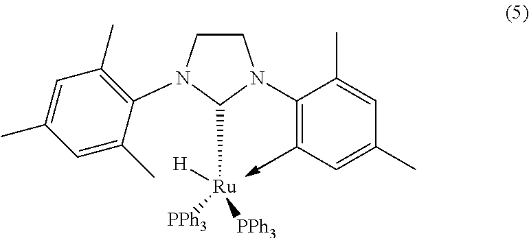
C1CN(C2=C(C)C=C(C)C=C2C)C([Ru]([H])([PPh3])[PPh3])N1C1=CC=C(C)C=C1C
